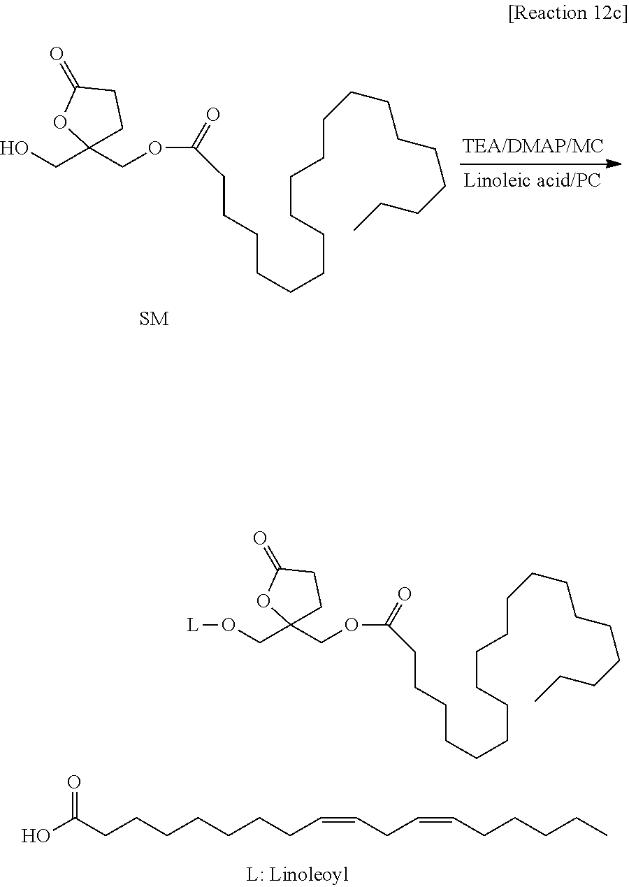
OCC1(COC(CCCCCCCCCCCCCCCCCCC)=O)CCC(=O)O1.O(CC1(COC(CCCCCCCCCCCCCCCCCCC)=O)CCC(=O)O1)[L].OC(CCCCCCCC=CCC=CCCCCC)=O
